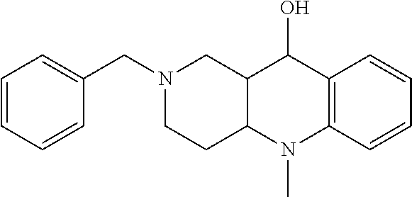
N1(CC2=CC=CC=C2)CCC2C(C1)C(O)C1=C(N2C)C=CC=C1
